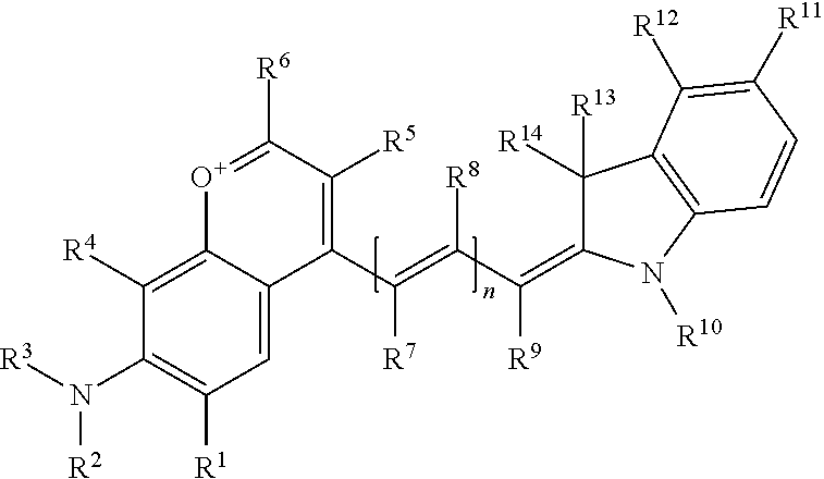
C12=C([R4])C(N([R3])[R2])=C([R1])C=C1C(C(=C([R8])C(=C1C([R14])([R13])C3=C(N1[R10])C=CC([R11])=C3[R12])[R9])[R7])=C([R5])C([R6])=[O+]2
